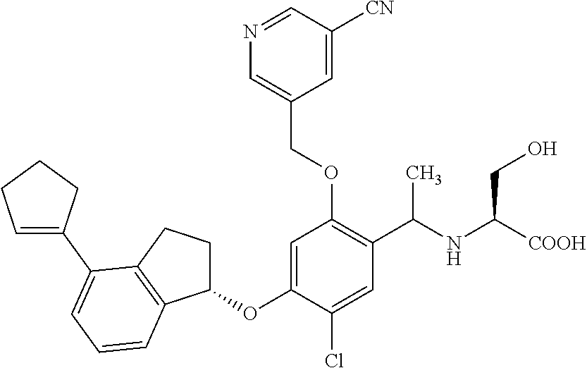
C1(OC2=CC(OCC3=CN=CC([CN])=C3)=C(C(NC([COOH])CO)C)C=C2Cl)CCC2=C1C=CC=C2C1=CCCC1
